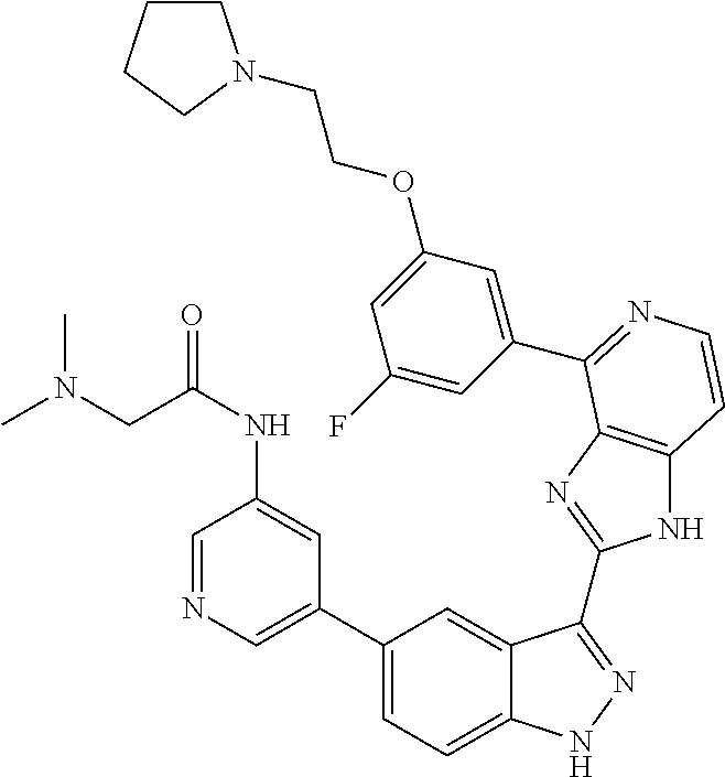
C1(C2=CC=C3C(=C2)C(C2=NC4=C(N2)C=CN=C4C2=CC(OCCN4CCCC4)=CC(F)=C2)=NN3)=CN=CC(NC(CN(C)C)=O)=C1
